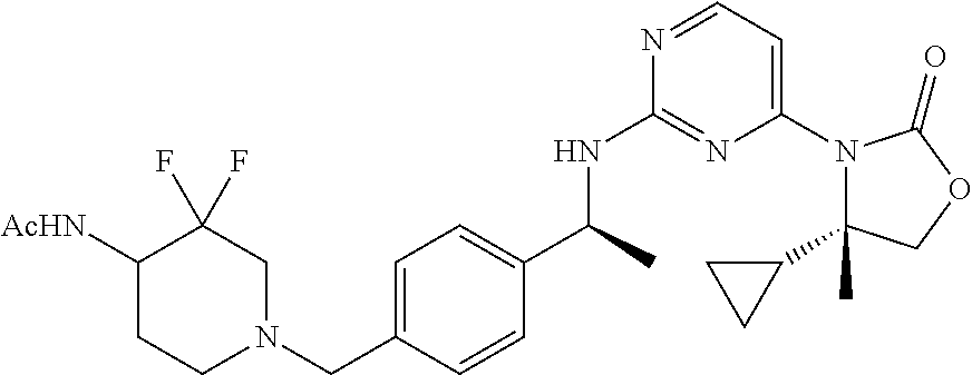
C1(C2CC2)(C)N(C2=CC=NC(NC(C3=CC=C(CN4CC(F)(F)C([AcHN])CC4)C=C3)C)=N2)C(=O)OC1
